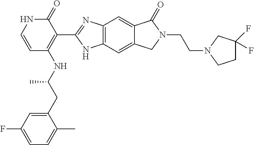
C12=C(C=C3C(=C1)C(=O)N(CCN1CC(F)(F)CC1)C3)NC(C1=C(NC(CC3=CC(F)=CC=C3C)C)C=CNC1=O)=N2
